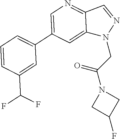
C1(C2=CN=C3C(=C2)N(CC(N2CC(F)C2)=O)N=C3)=CC=CC(C(F)F)=C1
